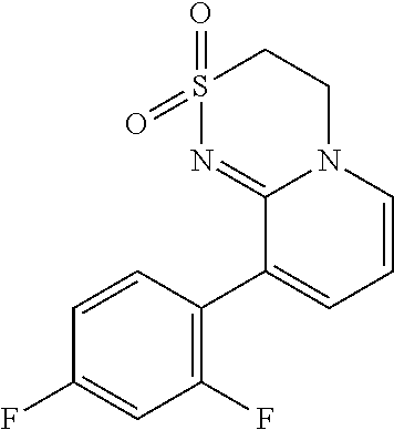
C1S(=O)(=O)N=C2N(C1)C=CC=C2C1=C(F)C=C(F)C=C1
